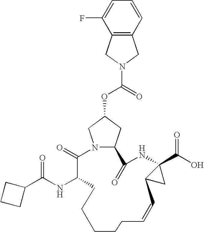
N12CC(OC(=O)N3CC4=C(C3)C(F)=CC=C4)CC1C(=O)NC1(C(O)=O)C(C1)C=CCCCCCC(NC(C1CCC1)=O)C2=O
